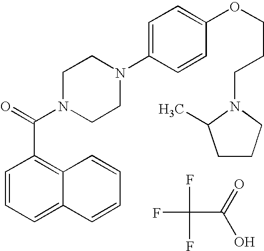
FC(C(O)=O)(F)F.C1=CC=C2C(=C1C(N1CCN(C3=CC=C(OCCCN4CCCC4C)C=C3)CC1)=O)C=CC=C2
